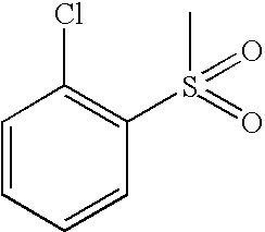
C1=CC=CC(S(=O)(C)=O)=C1Cl
